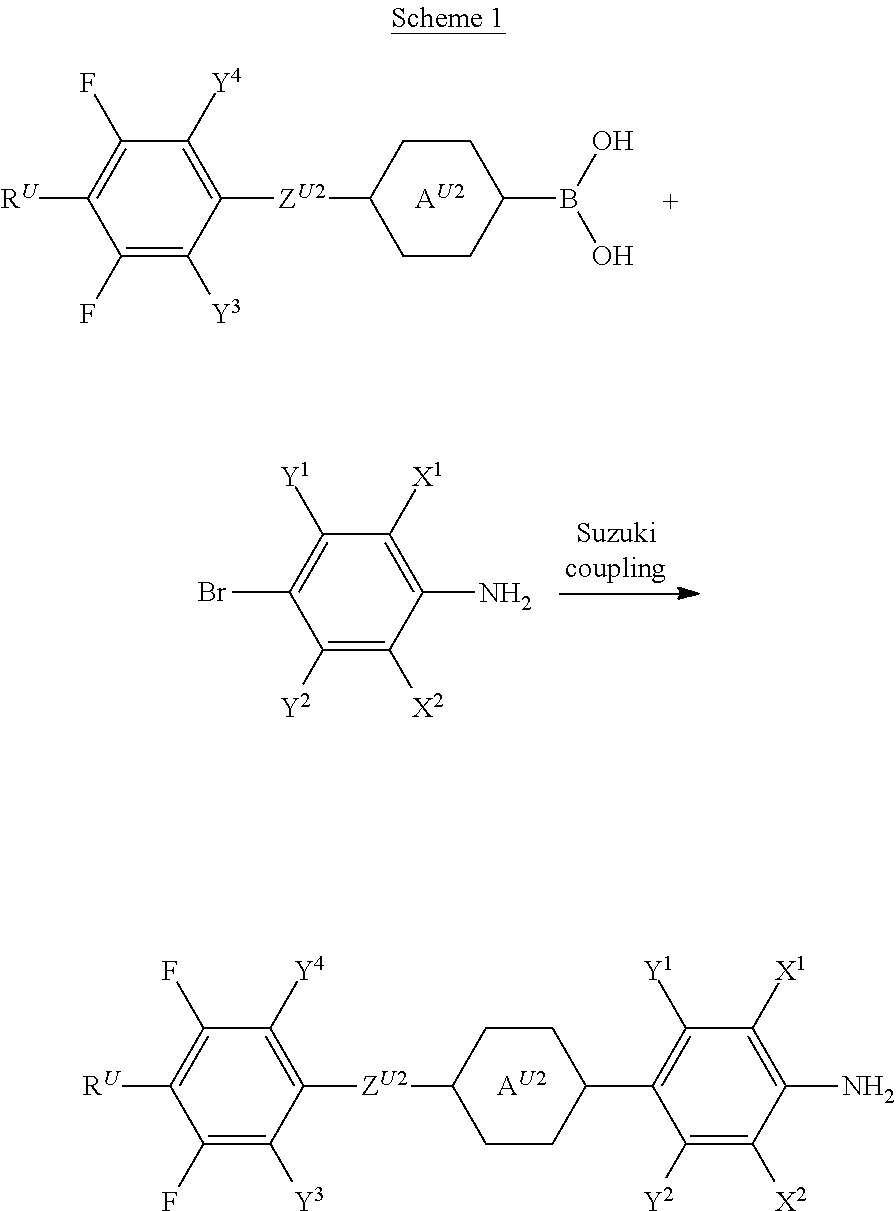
C1(F)=C([Y3])C([ZU2]C2CCC(B(O)O)CC2)=C([Y4])C(F)=C1[RU].[AU2].C1([Y2])=C([X2])C(N)=C([X1])C([Y1])=C1Br.[AU2].C1(F)=C([Y3])C([ZU2]C2CCC(C3=C([Y1])C([X1])=C(N)C([X2])=C3[Y2])CC2)=C([Y4])C(F)=C1[RU]
